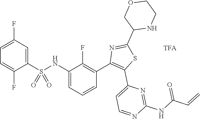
C1=C(F)C(S(NC2=CC=CC(C3=C(C4=CC=NC(NC(C=C)=O)=N4)SC(C4NCCOC4)=N3)=C2F)(=O)=O)=CC(F)=C1
